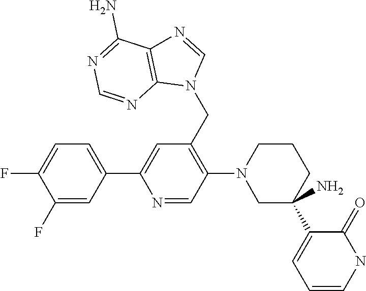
C1(F)=CC=C(C2=CC(CN3C=NC4=C3N=CN=C4N)=C(N3CCCC(C4=CC=CNC4=O)(N)C3)C=N2)C=C1F
